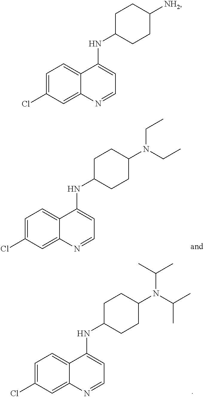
C1=C(Cl)C=C2C(=C1)C(NC1CCC(N(C(C)C)C(C)C)CC1)=CC=N2.C1=C(Cl)C=C2C(=C1)C(NC1CCC(N(CC)CC)CC1)=CC=N2.C1=C(Cl)C=C2C(=C1)C(NC1CCC([NH2])CC1)=CC=N2
